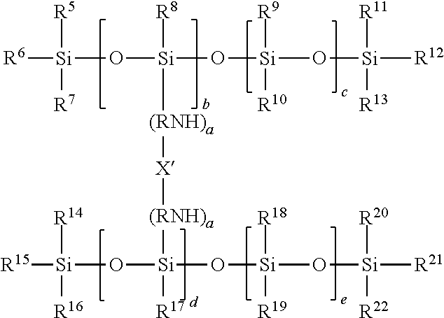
[R6][Si](O[Si](O[Si](O[Si]([R12])([R11])[R13])([R9])[R10])([R8])[(RNH)a][X][(RNH)a][Si](O[Si]([R15])([R14])[R16])(O[Si](O[Si]([R21])([R20])[R22])([R18])[R19])[R17])([R5])[R7]
